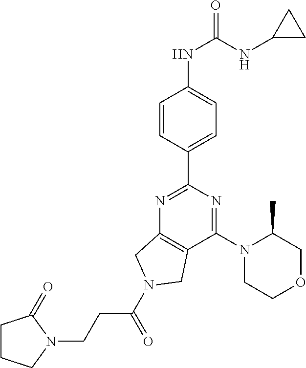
C1(NC(=O)NC2CC2)=CC=C(C2=NC3=C(C(N4CCOCC4C)=N2)CN(C(=O)CCN2C(=O)CCC2)C3)C=C1
